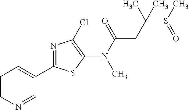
N(C(=O)CC(S(C)=O)(C)C)(C1=C(Cl)N=C(C2=CC=CN=C2)S1)C
